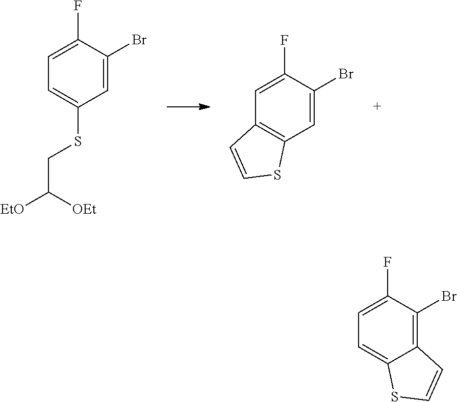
C12=C(SC=C1)C=C(Br)C(F)=C2.C1=C(SCC([EtO])[OEt])C=C(Br)C(F)=C1.C12=CC=C(F)C(Br)=C1C=CS2
